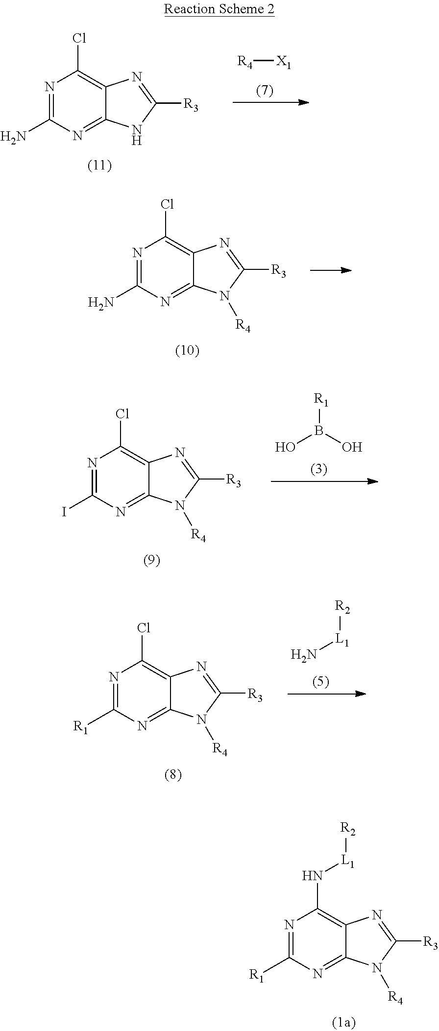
[R4][X1].N1=C(N)N=C2C(=C1Cl)N=C([R3])N2.N1=C(N)N=C2C(=C1Cl)N=C([R3])N2[R4].OB(O)[R1].N1=C(I)N=C2C(=C1Cl)N=C([R3])N2[R4].N[L1][R2].N1=C([R1])N=C2C(=C1Cl)N=C([R3])N2[R4].N1=C([R1])N=C2C(=C1N[L1][R2])N=C([R3])N2[R4]
